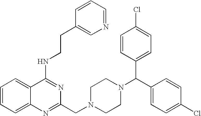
C1(NCCC2=CN=CC=C2)=NC(CN2CCN(C(C3=CC=C(Cl)C=C3)C3=CC=C(Cl)C=C3)CC2)=NC2=CC=CC=C12
